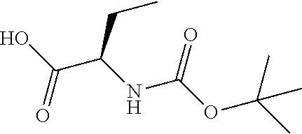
OC(C(NC(OC(C)(C)C)=O)CC)=O
